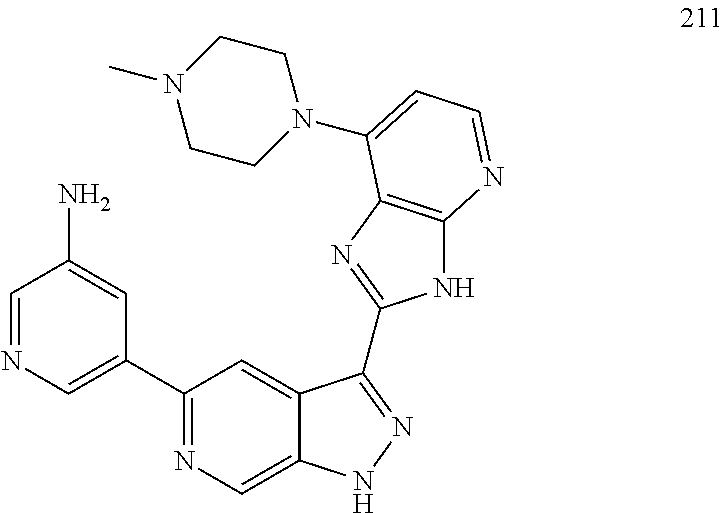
C1(C2=CN=CC(N)=C2)=NC=C2C(=C1)C(C1=NC3=C(N1)N=CC=C3N1CCN(C)CC1)=NN2
